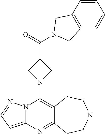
N12C(=CC=N1)N=C1C(=C2N2CC(C(=O)N3CC4=C(C=CC=C4)C3)C2)CCNCC1
